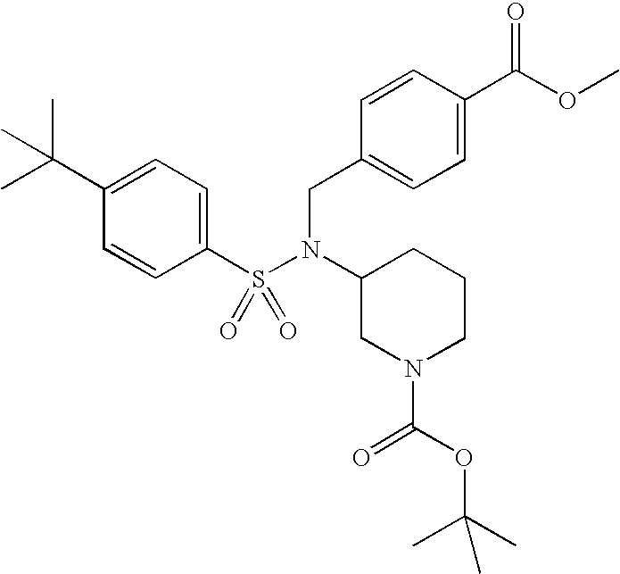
C1(C(C)(C)C)=CC=C(S(N(C2CN(C(OC(C)(C)C)=O)CCC2)CC2=CC=C(C(OC)=O)C=C2)(=O)=O)C=C1
